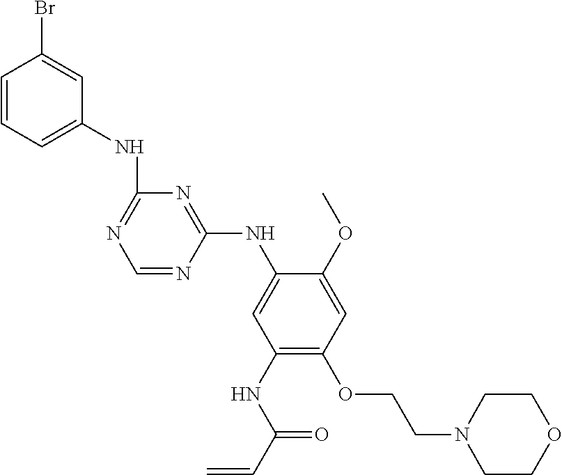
C1(NC2=CC=CC(Br)=C2)=NC=NC(NC2=CC(NC(C=C)=O)=C(OCCN3CCOCC3)C=C2OC)=N1
